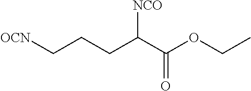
C(CCC(C(OCC)=O)[NCO])[OCN]
